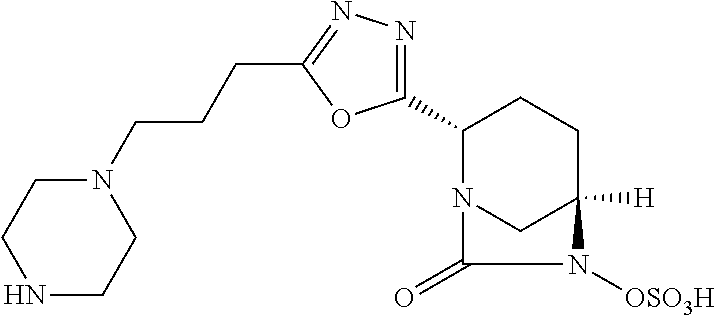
C1(C2=NN=C(CCCN3CCNCC3)O2)N2CC([H])(CC1)N([OSO3H])C2=O
